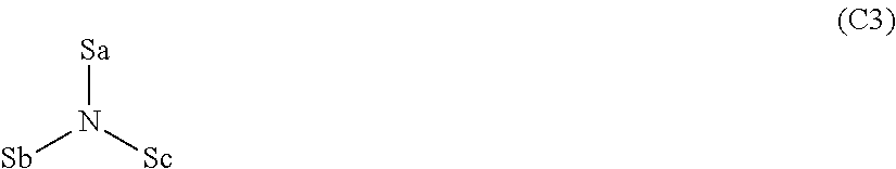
[Sa]N([Sc])[Sb]
